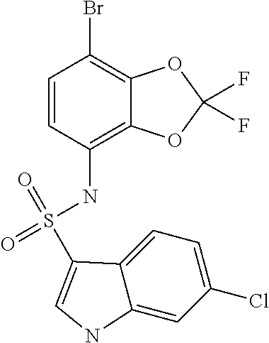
C12=CC=C(Cl)C=C1NC=C2S(=O)(NC1=C2C(=C(Br)C=C1)OC(F)(F)O2)=O
